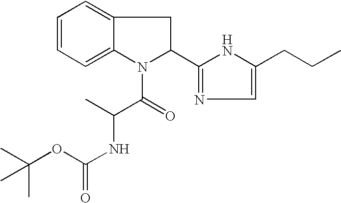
C1=CC=C2C(=C1)CC(C1=NC=C(CCC)N1)N2C(C(NC(=O)OC(C)(C)C)C)=O
